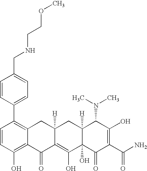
C1=CC(O)=C2C(=C1C1=CC=C(CNCCOC)C=C1)CC1([H])C(=C(O)C3(O)C([H])(C1)C(N(C)C)C(O)=C(C(N)=O)C3=O)C2=O
